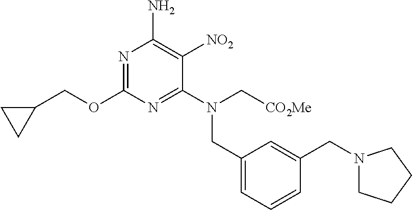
N1=C(OCC2CC2)N=C(N(C[CO2Me])CC2=CC=CC(CN3CCCC3)=C2)C([NO2])=C1N
